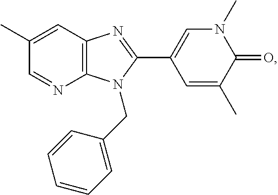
C1=NC2=C(C=C1C)N=C(C1=CN(C)C(=O)C(C)=C1)N2CC1=CC=CC=C1
